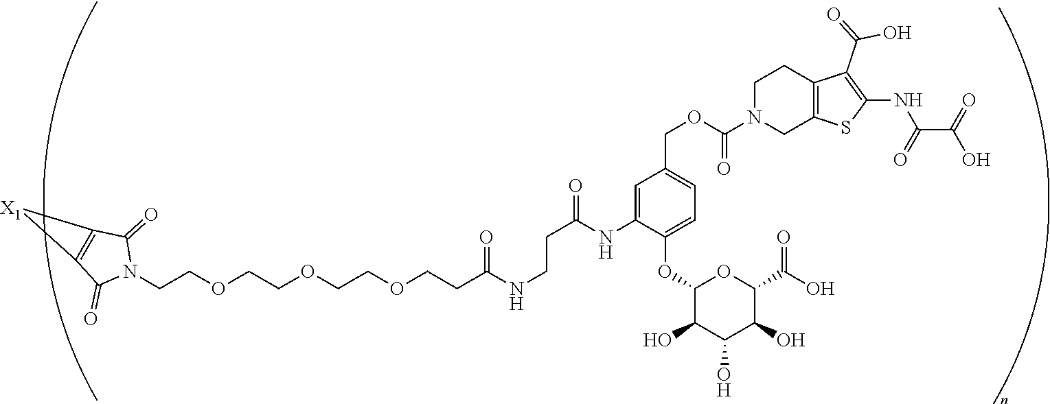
C(COCCOCCOCCC(NCCC(NC1=CC(COC(=O)N2CCC3=C(C2)SC(NC(C(=O)O)=O)=C3C(O)=O)=CC=C1OC1C(O)C(O)C(O)C(C(=O)O)O1)=O)=O)N1C(=O)C2=C(C1=O)[X1]2
